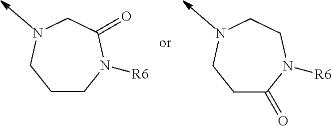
C1CN([R6])C(=O)CNC1.C1C(=O)N([R6])CCNC1
